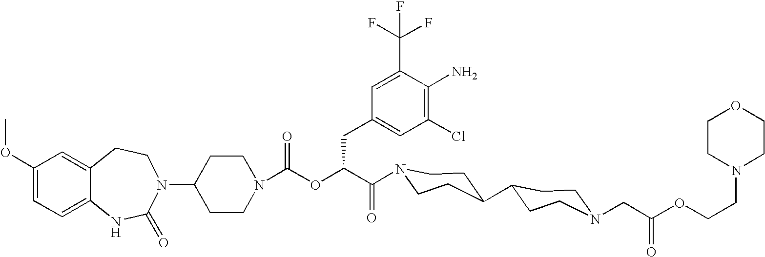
C12=CC(OC)=CC=C1NC(=O)N(C1CCN(C(OC(C(=O)N3CCC(C4CCN(CC(OCCN5CCOCC5)=O)CC4)CC3)CC3=CC(Cl)=C(N)C(C(F)(F)F)=C3)=O)CC1)CC2
